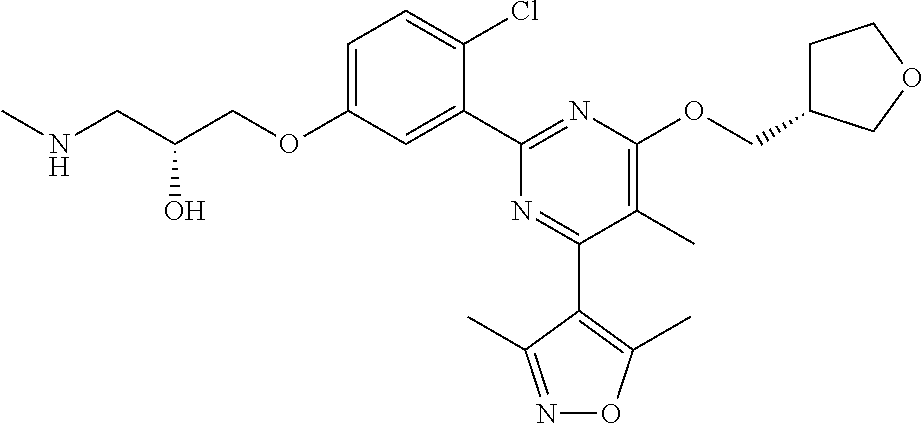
C1=C(OCC(CNC)O)C=C(C2=NC(OCC3CCOC3)=C(C)C(C3=C(C)ON=C3C)=N2)C(Cl)=C1
